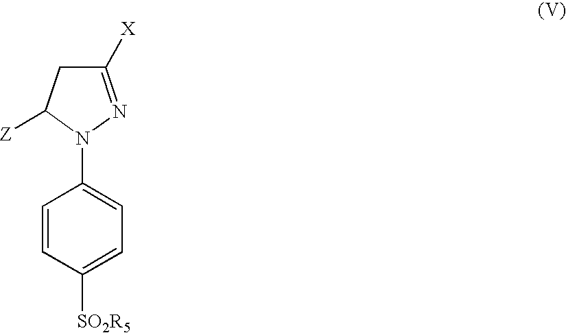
C1=CC([SO2R5])=CC=C1N1N=C([X])CC1[Z]
